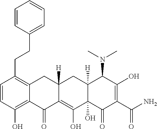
C1=CC(O)=C2C(=C1CCC1=CC=CC=C1)CC1([H])C(=C(O)C3(O)C([H])(C1)C(N(C)C)C(O)=C(C(N)=O)C3=O)C2=O
